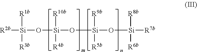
[R2b][Si](O[Si](O[Si](O[Si]([R7b])([R8b])[R6b])([R9b])[R5b])([R10b])[R4b])([R1b])[R3b]
